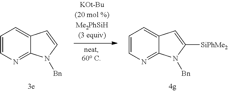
C1=CN=C2C(=C1)C=C([SiPhMe2])N2[Bn].C1=CN=C2C(=C1)C=CN2[Bn]
